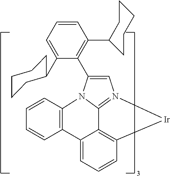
C12=C3C=CC=C1C1=C(N4C(C5=C(C6CCCCC6)C=CC=C5C5CCCCC5)=CN(=C24)[Ir]3)C=CC=C1
